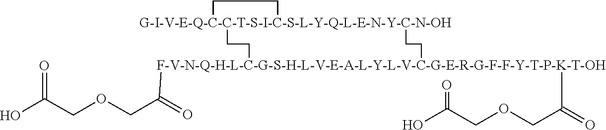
[G-I-V-E-Q-C-C-T-S-I-C-S-L-Y-Q-L-E-N-Y-C-N-OH]12(CC[F-V-N-Q-H-L-C-G-S-H-L-V-E-A-L-Y-L-V-C-G-E-R-G-F-F-Y-T-P-K-T-OH](C(=O)COCC(O)=O)(C(=O)COCC(O)=O)CC1)CC2
